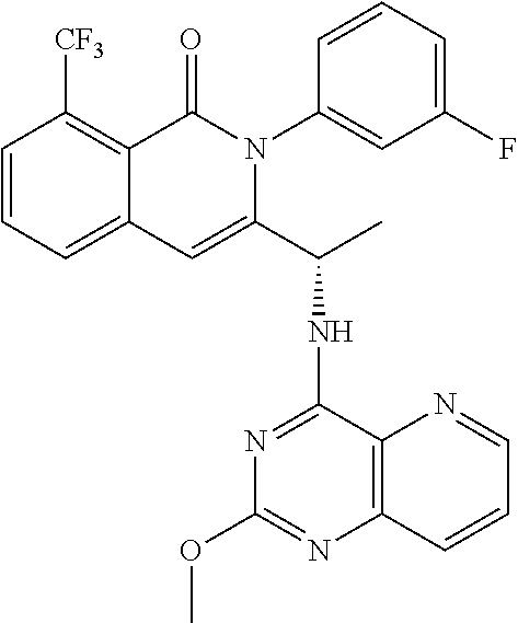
C12=CC=CC([CF3])=C1C(=O)N(C1=CC(F)=CC=C1)C(C(NC1=NC(OC)=NC3=C1N=CC=C3)C)=C2
